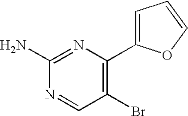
C1(N)=NC(C2=CC=CO2)=C(Br)C=N1
